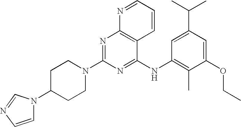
C1C(N2C=CN=C2)CCN(C2=NC3=C(C(NC4=C(C)C(OCC)=CC(C(C)C)=C4)=N2)C=CC=N3)C1
